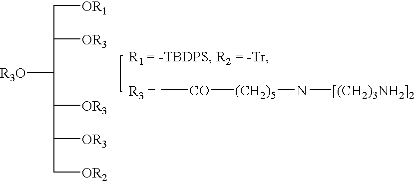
C[CO][(CH2)5]N[[(CH2)3NH2]2].[OR1]CC([OR3])C([R3O])C([OR3])C([OR3])C[OR2]
